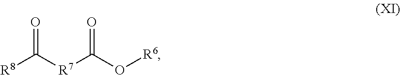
[R8]C([R7]C(O[R6])=O)=O
